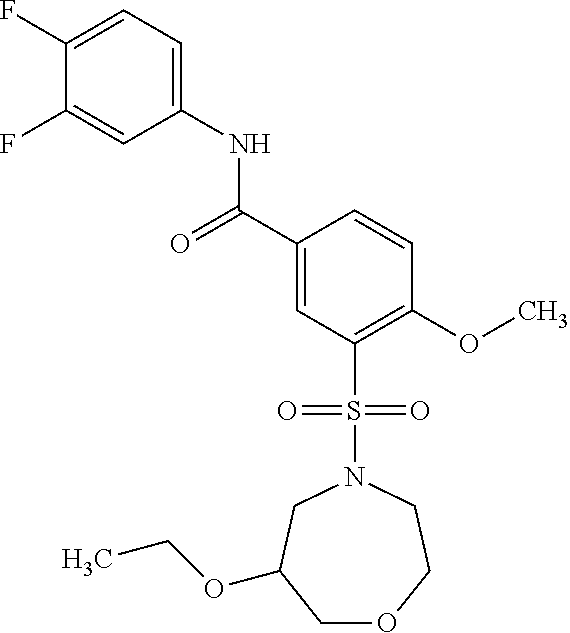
C1(F)=CC=C(NC(C2=CC(S(=O)(=O)N3CC(OCC)COCC3)=C(OC)C=C2)=O)C=C1F
